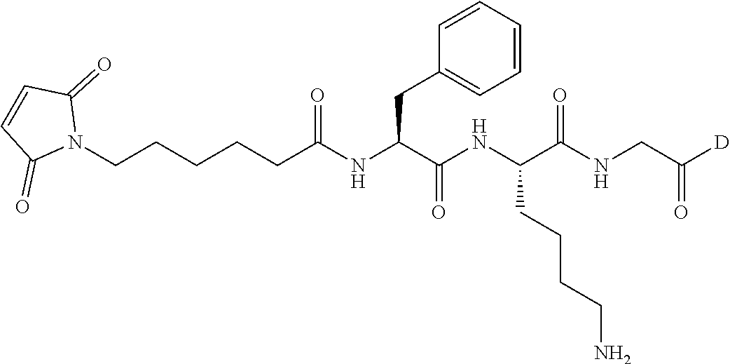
N1(CCCCCC(NC(C(NC(C(NCC([D])=O)=O)CCCCN)=O)CC2=CC=CC=C2)=O)C(=O)C=CC1=O
